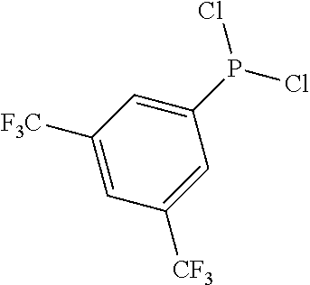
C1(P(Cl)Cl)=CC([F3C])=CC([CF3])=C1
